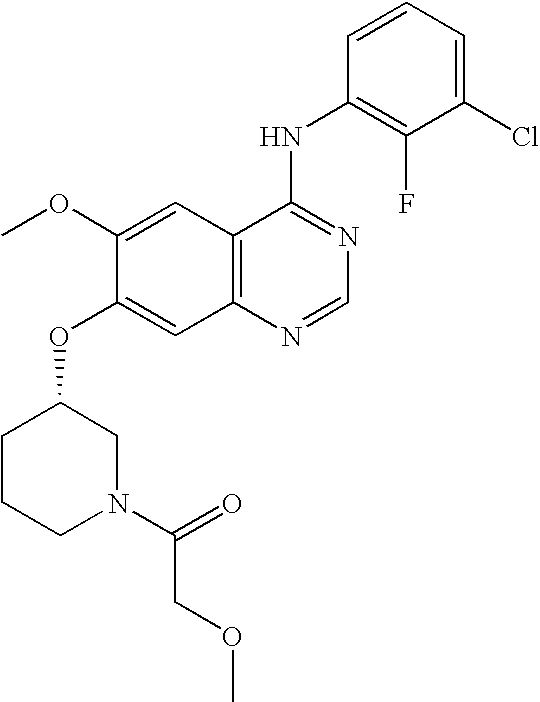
C1(OC2=CC3=C(C=C2OC)C(NC2=C(F)C(Cl)=CC=C2)=NC=N3)CCCN(C(COC)=O)C1
